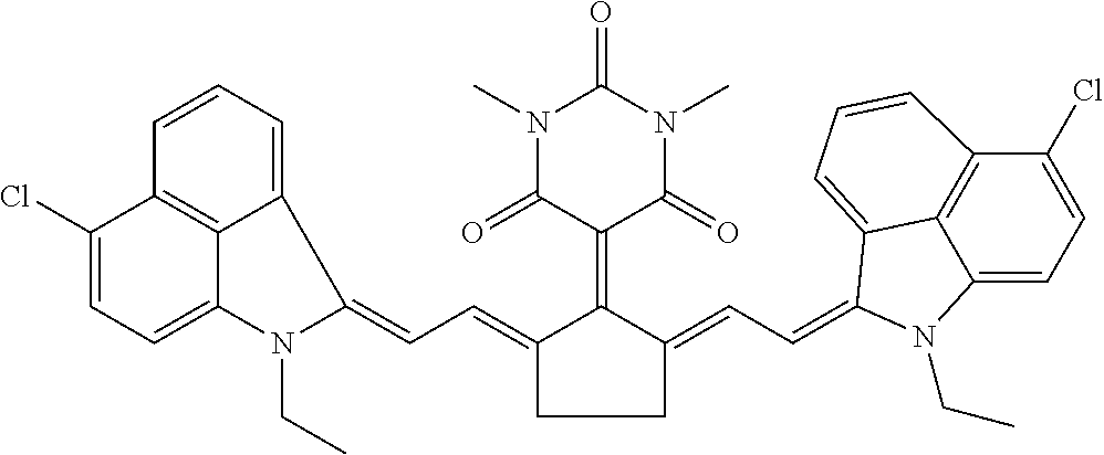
C1(=CC=C2C3=CC=CC4=C3C(=CC=C4Cl)N2CC)C(=C2C(=O)N(C)C(=O)N(C)C2=O)C(=CC=C2C3=CC=CC4=C3C(=CC=C4Cl)N2CC)CC1
